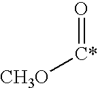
O=[C*][CH3O]
